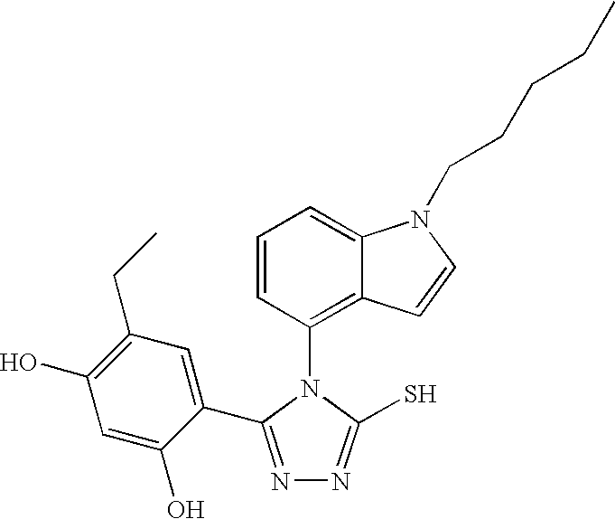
C1=CC(N2C(S)=NN=C2C2=CC(CC)=C(O)C=C2O)=C2C(=C1)N(CCCCC)C=C2
